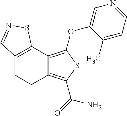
C12=C(C3=C(OC4=CN=CC=C4C)SC(C(=O)N)=C3CC1)SN=C2
